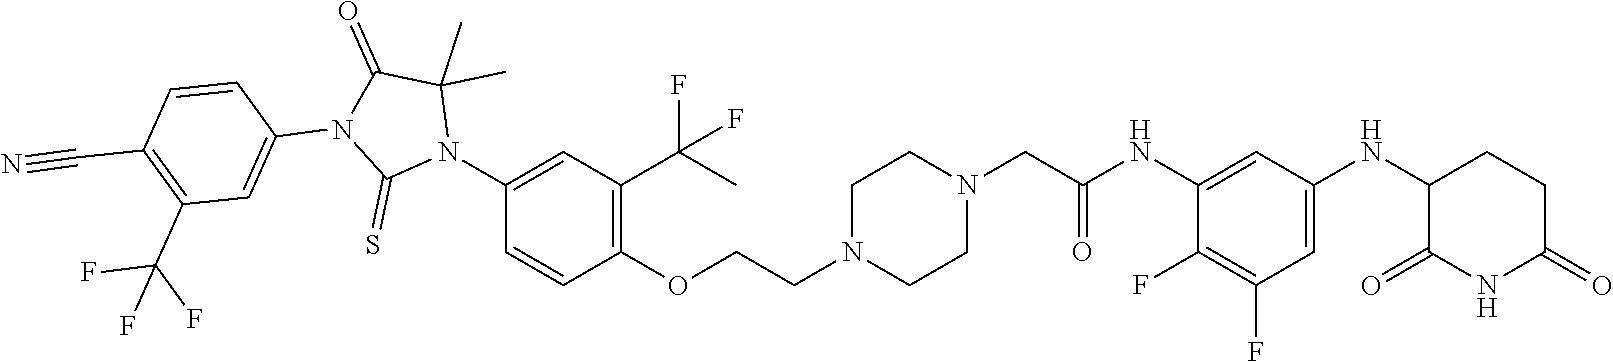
C1CN(CCOC2=C(C(C)(F)F)C=C(N3C(=S)N(C4=CC(C(F)(F)F)=C(C#N)C=C4)C(=O)C3(C)C)C=C2)CCN1CC(NC1=CC(NC2C(=O)NC(=O)CC2)=CC(F)=C1F)=O
